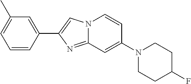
C1(C2=CN3C(=N2)C=C(N2CCC(F)CC2)C=C3)=CC(C)=CC=C1
